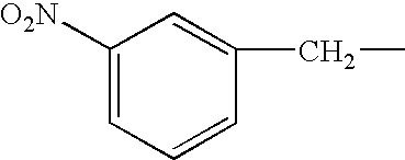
C1([O2N])=CC=CC(CC)=C1
